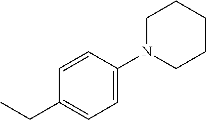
C1=C(N2CCCCC2)C=CC(CC)=C1
